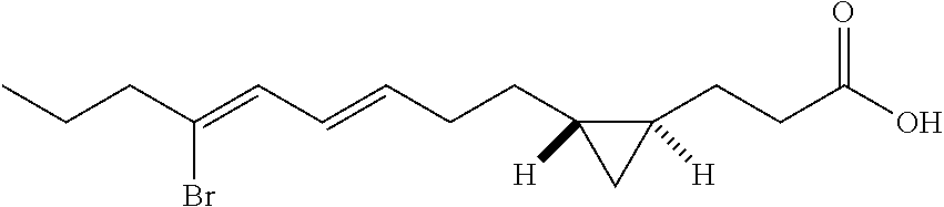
CCCC(=CC=CCCC1([H])C(CCC(O)=O)([H])C1)Br
